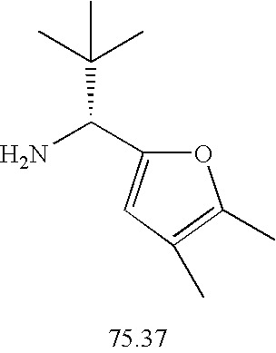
NC(C1=CC(C)=C(C)O1)C(C)(C)C
